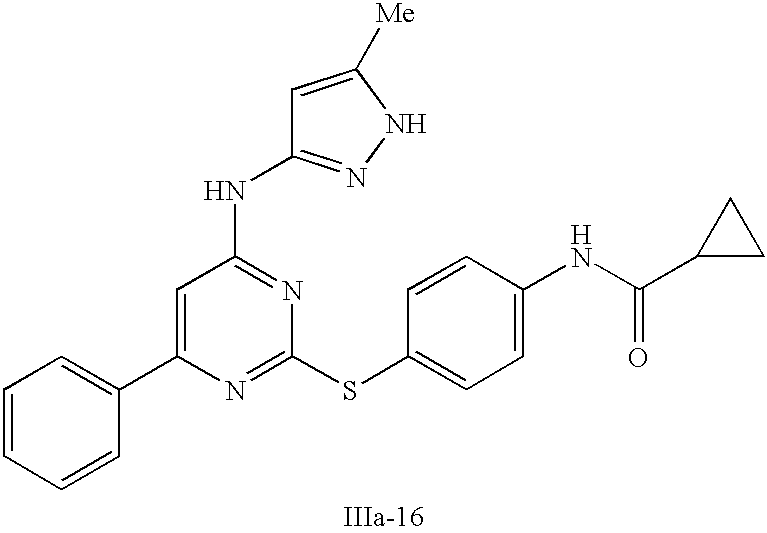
C1=C(C2=CC=CC=C2)N=C(SC2=CC=C(NC(C3CC3)=O)C=C2)N=C1NC1=NNC([Me])=C1
